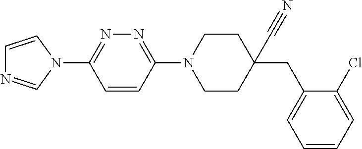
C1=CN(C2=NN=C(N3CCC(C#N)(CC4=CC=CC=C4Cl)CC3)C=C2)C=N1
